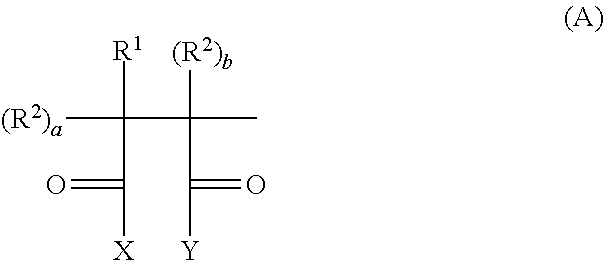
[(R2)a]C([R1])(C([(R2)b])(C)C(=O)[Y])C(=O)[X]
